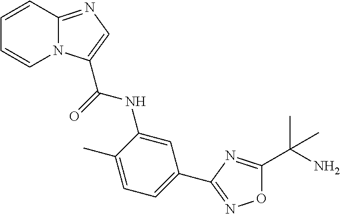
N12C(=NC=C1C(=O)NC1=CC(C3=NOC(C(N)(C)C)=N3)=CC=C1C)C=CC=C2
